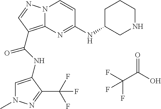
N(C(=O)C1=C2N(N=C1)C=CC(NC1CNCCC1)=N2)C1=CN(C)N=C1C(F)(F)F.FC(C(O)=O)(F)F
